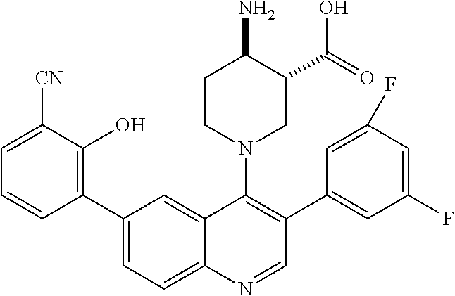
C1(C2=CC=C3C(=C2)C(N2CC(C(=O)O)C(N)CC2)=C(C2=CC(F)=CC(F)=C2)C=N3)=C(O)C([CN])=CC=C1
